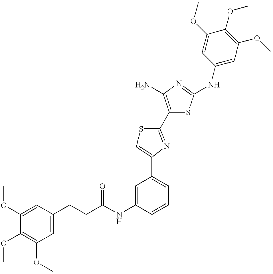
C(NC1=CC(C2=CSC(C3=C(N)N=C(NC4=CC(OC)=C(OC)C(OC)=C4)S3)=N2)=CC=C1)(=O)CCC1=CC(OC)=C(OC)C(OC)=C1
